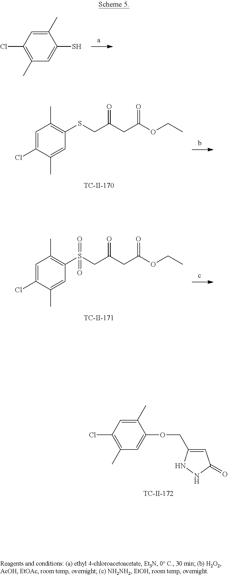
C1(C)=CC(Cl)=C(C)C=C1S.C1(Cl)=CC(C)=C(SCC(CC(OCC)=O)=O)C=C1C.C1(Cl)=CC(C)=C(S(CC(CC(OCC)=O)=O)(=O)=O)C=C1C.C1(C)=CC(Cl)=C(C)C=C1OCC1=CC(=O)NN1
